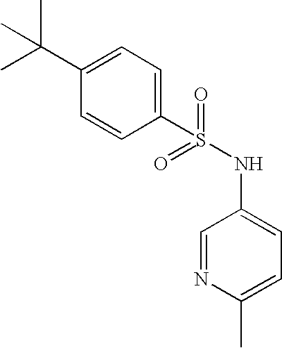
C1(S(=O)(=O)NC2=CC=C(C)N=C2)=CC=C(C(C)(C)C)C=C1
